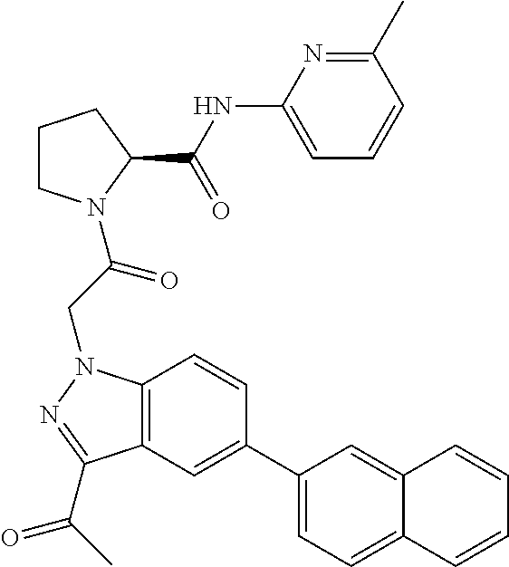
C1(NC(C2CCCN2C(CN2C3=C(C(C(C)=O)=N2)C=C(C2=CC=C4C(=C2)C=CC=C4)C=C3)=O)=O)=CC=CC(C)=N1
